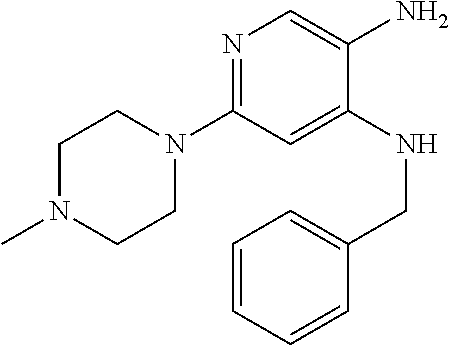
C1N(C)CCN(C2=NC=C(N)C(NCC3=CC=CC=C3)=C2)C1
